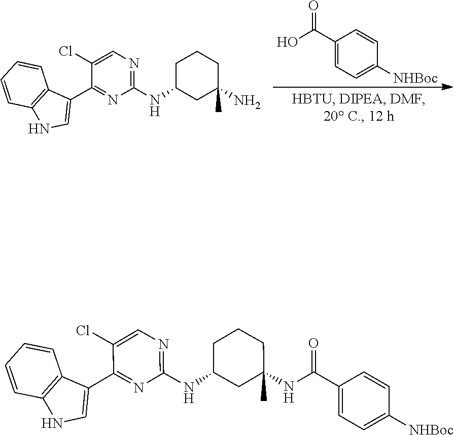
C1(C(O)=O)=CC=C([NHBoc])C=C1.C1=CC=CC2=C1C(C1=NC(NC3CC(N)(C)CCC3)=NC=C1Cl)=CN2.C1=CC=CC2=C1C(C1=NC(NC3CC(NC(C4=CC=C([NHBoc])C=C4)=O)(C)CCC3)=NC=C1Cl)=CN2
